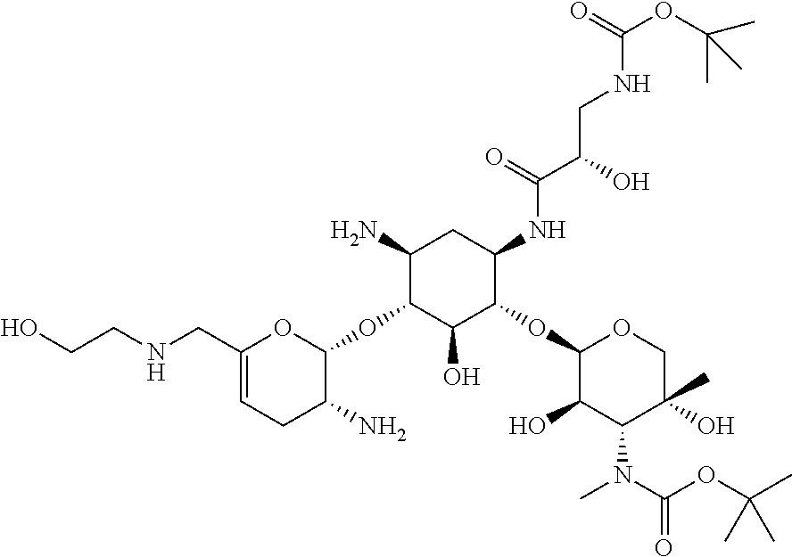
C1(N)C(OC2C(N)CC=C(CNCCO)O2)C(O)C(OC2C(O)C(N(C)C(=O)OC(C)(C)C)C(O)(C)CO2)C(NC(=O)C(CNC(=O)OC(C)(C)C)O)C1
